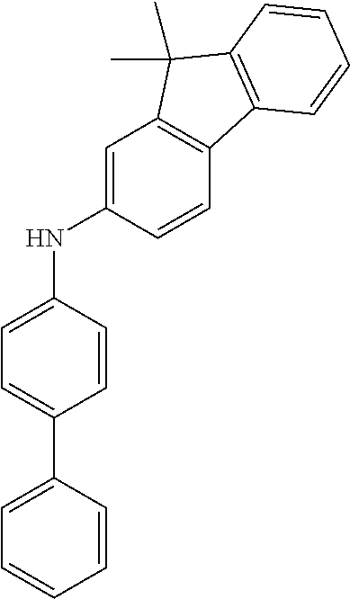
C1=C(NC2=CC=C(C3=CC=CC=C3)C=C2)C=CC2=C1C(C)(C)C1=C2C=CC=C1
